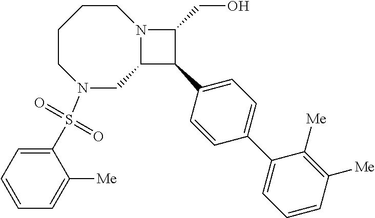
N12C(C(C3=CC=C(C4=CC=CC([Me])=C4[Me])C=C3)C1CO)CN(S(C1=CC=CC=C1[Me])(=O)=O)CCCC2
